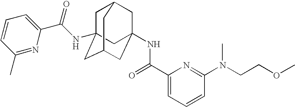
O=C(C1=CC=CC(N(CCOC)C)=N1)NC12CC3CC(NC(C4=CC=CC(C)=N4)=O)(CC(C1)C3)C2
